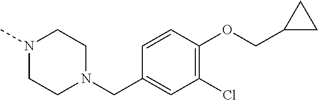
C(C1=CC(Cl)=C(OCC2CC2)C=C1)N1CCN(C)CC1
